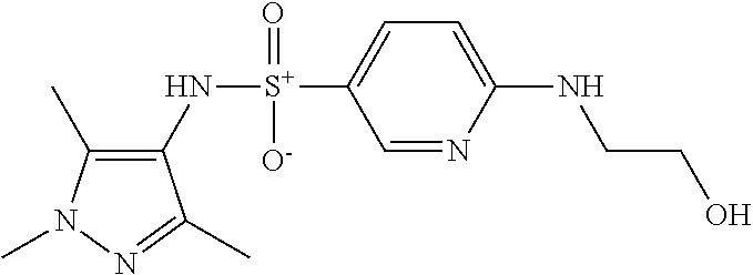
C1(C)=C(N[S+](C2=CC=C(NCCO)N=C2)(=O)[O-])C(C)=NN1C
